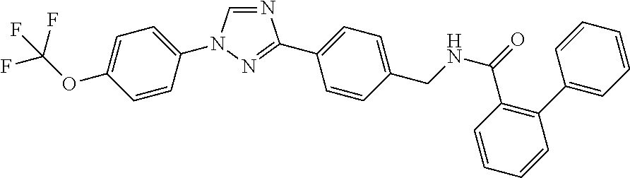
C1=NC(C2=CC=C(CNC(=O)C3=C(C4=CC=CC=C4)C=CC=C3)C=C2)=NN1C1=CC=C(OC(F)(F)F)C=C1
